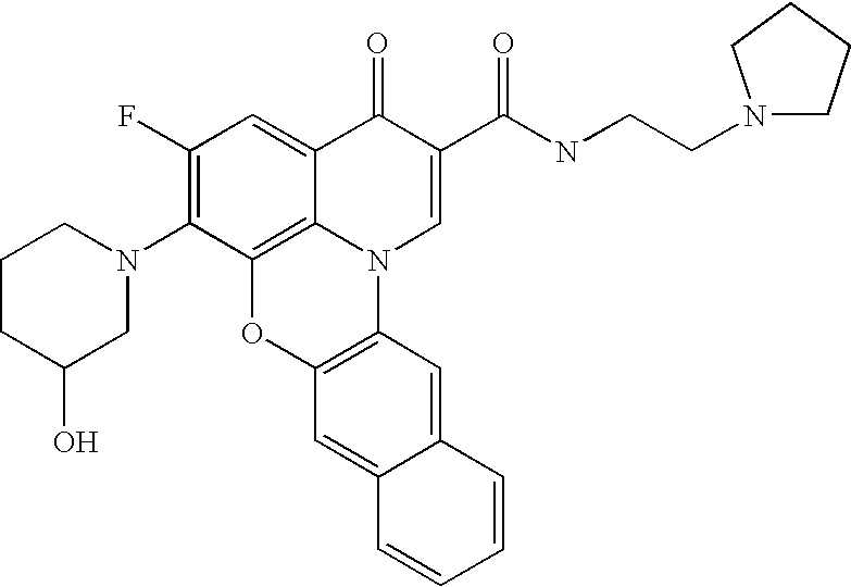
C1(F)=C(N2CCCC(O)C2)C2=C3C(=C1)C(=O)C(C(NCCN1CCCC1)=O)=CN3C1=C(O2)C=C2C(=C1)C=CC=C2
